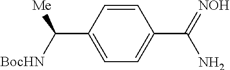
C1=C(C([BocHN])[Me])C=CC(C(=[NOH])N)=C1
